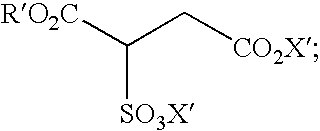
C(C[CO2X])([RO2C])[SO3X]
